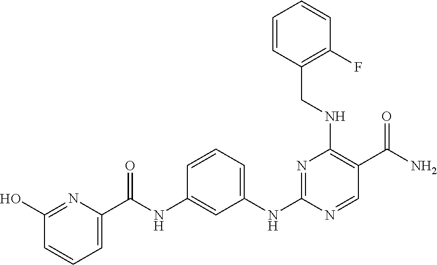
C1(O)=NC(C(=O)NC2=CC(NC3=NC(NCC4=C(F)C=CC=C4)=C(C(N)=O)C=N3)=CC=C2)=CC=C1
